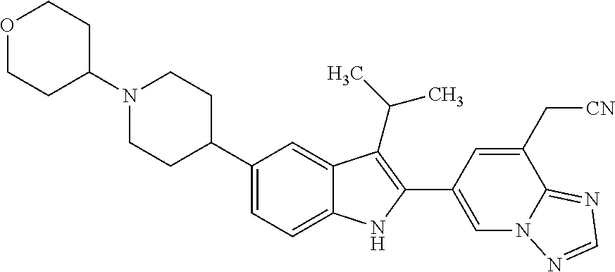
C1(N2CCC(C3=CC=C4C(=C3)C(C(C)C)=C(C3=CN5C(=NC=N5)C(C[CN])=C3)N4)CC2)CCOCC1
